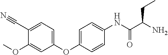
C1(C#N)=CC=C(OC2=CC=C(NC(C(N)CC)=O)C=C2)C=C1OC
